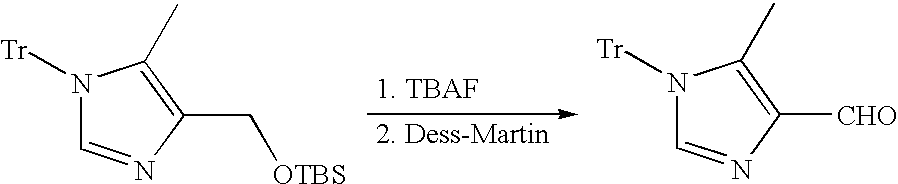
N1([Tr])C=NC([CHO])=C1C.N1([Tr])C=NC(C[OTBS])=C1C
